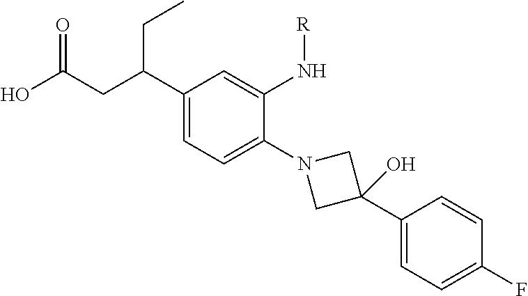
N1(C2=CC=C(C(CC(O)=O)CC)C=C2N[R])CC(C2=CC=C(F)C=C2)(O)C1
